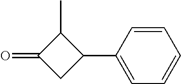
C1=CC(C2C(C)C(=O)C2)=CC=C1
